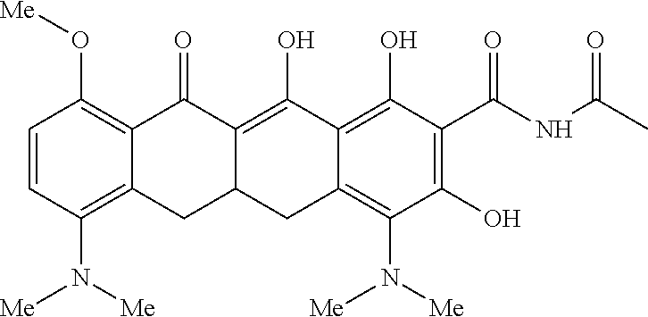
C1=CC(N([Me])[Me])=C2C(=C1O[Me])C(=O)C1=C(O)C3=C(O)C(C(NC(C)=O)=O)=C(O)C(N([Me])[Me])=C3CC1C2
